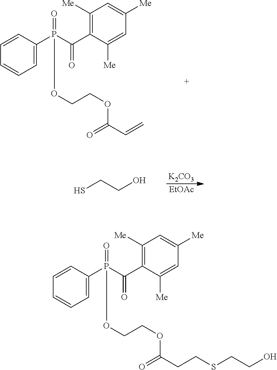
C1=C(P(C(=O)C2=C([Me])C=C([Me])C=C2[Me])(=O)OCCOC(C=C)=O)C=CC=C1.[EtOAc].[K2CO3].SCCO.C1=C(P(C(=O)C2=C([Me])C=C([Me])C=C2[Me])(=O)OCCOC(CCSCCO)=O)C=CC=C1
